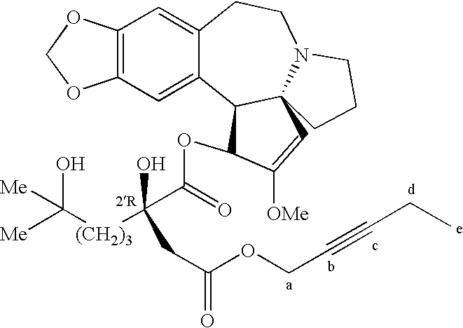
C12=C(C=C3C(=C1)CCN1C4(C3C(OC(=O)C([(CH2)3]C([Me])(O)[Me])(O)CC(=O)OCC#CCC)C([OMe])=C4)CCC1)OCO2
